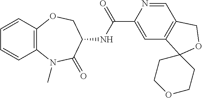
C1=CC2=C(C=C1)N(C)C(=O)C(NC(=O)C1=CC3=C(C=N1)COC31CCOCC1)CO2
